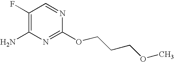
C1(F)=C(N)N=C(OCCCOC)N=C1
